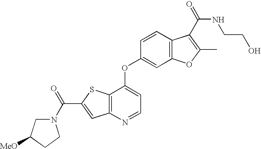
N1(C(=O)C2=CC3=C(S2)C(OC2=CC4=C(C=C2)C(C(=O)NCCO)=C(C)O4)=CC=N3)CC([MeO])CC1
